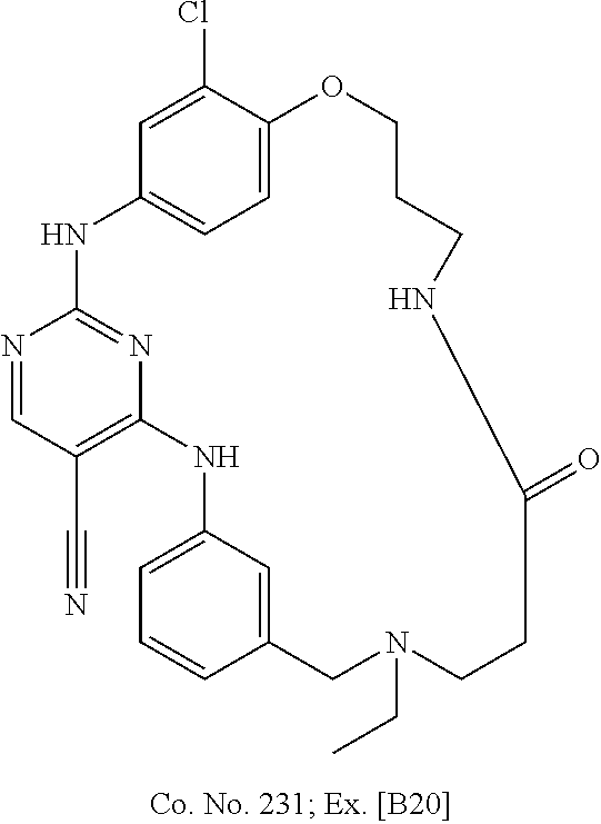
N1=CC(C#N)=C2N=C1NC1=CC=C(C(Cl)=C1)OCCCNC(=O)CCN(CC)CC1=CC(=CC=C1)N2
